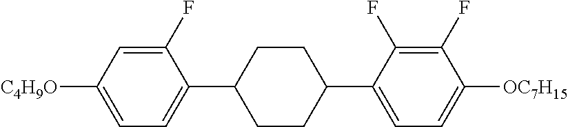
C1(F)=CC([C4H9O])=CC=C1C1CCC(C2=CC=C([OC7H15])C(F)=C2F)CC1
